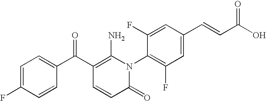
C1=C(F)C=CC(C(C2=C(N)N(C3=C(F)C=C(C=CC(O)=O)C=C3F)C(=O)C=C2)=O)=C1
